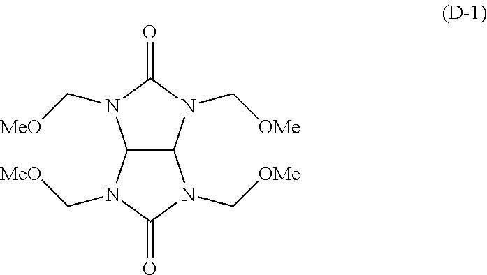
C12C(N(C[OMe])C(=O)N1C[MeO])N(C[OMe])C(=O)N2C[MeO]
